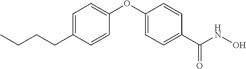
C1=C(CCCC)C=CC(OC2=CC=C(C(NO)=O)C=C2)=C1
